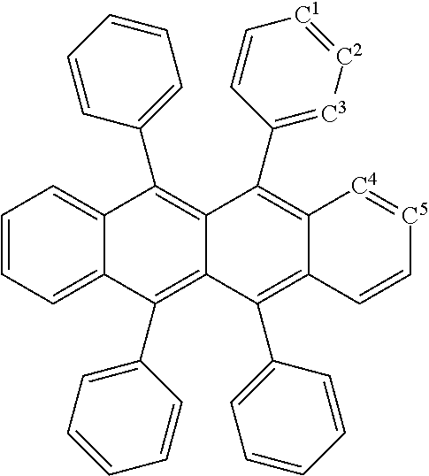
C1=CC=C2C(=C1)C(C1=CC=CC=C1)=C1C(=C2C2=CC=CC=C2)C(C2=CC=CC=C2)=C2C(=C1C1=[C3][C2]=[C1]C=C1)[C4]=[C5]C=C2
